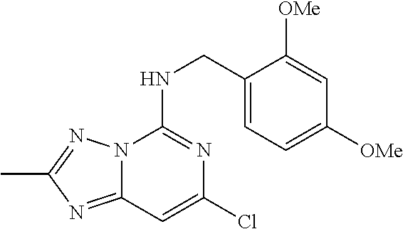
C1(CNC2=NC(Cl)=CC3=NC(C)=NN23)=CC=C([OMe])C=C1[OMe]
